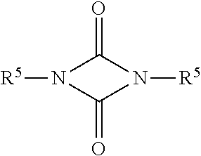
[R5]N1C(=O)N([R5])C1=O
